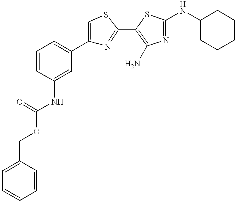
C1=CC(COC(=O)NC2=CC(C3=CSC(C4=C(N)N=C(NC5CCCCC5)S4)=N3)=CC=C2)=CC=C1
